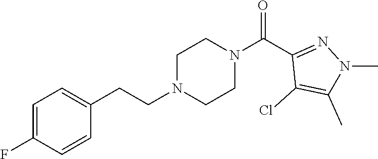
C1=C(F)C=CC(CCN2CCN(C(C3=NN(C)C(C)=C3Cl)=O)CC2)=C1
